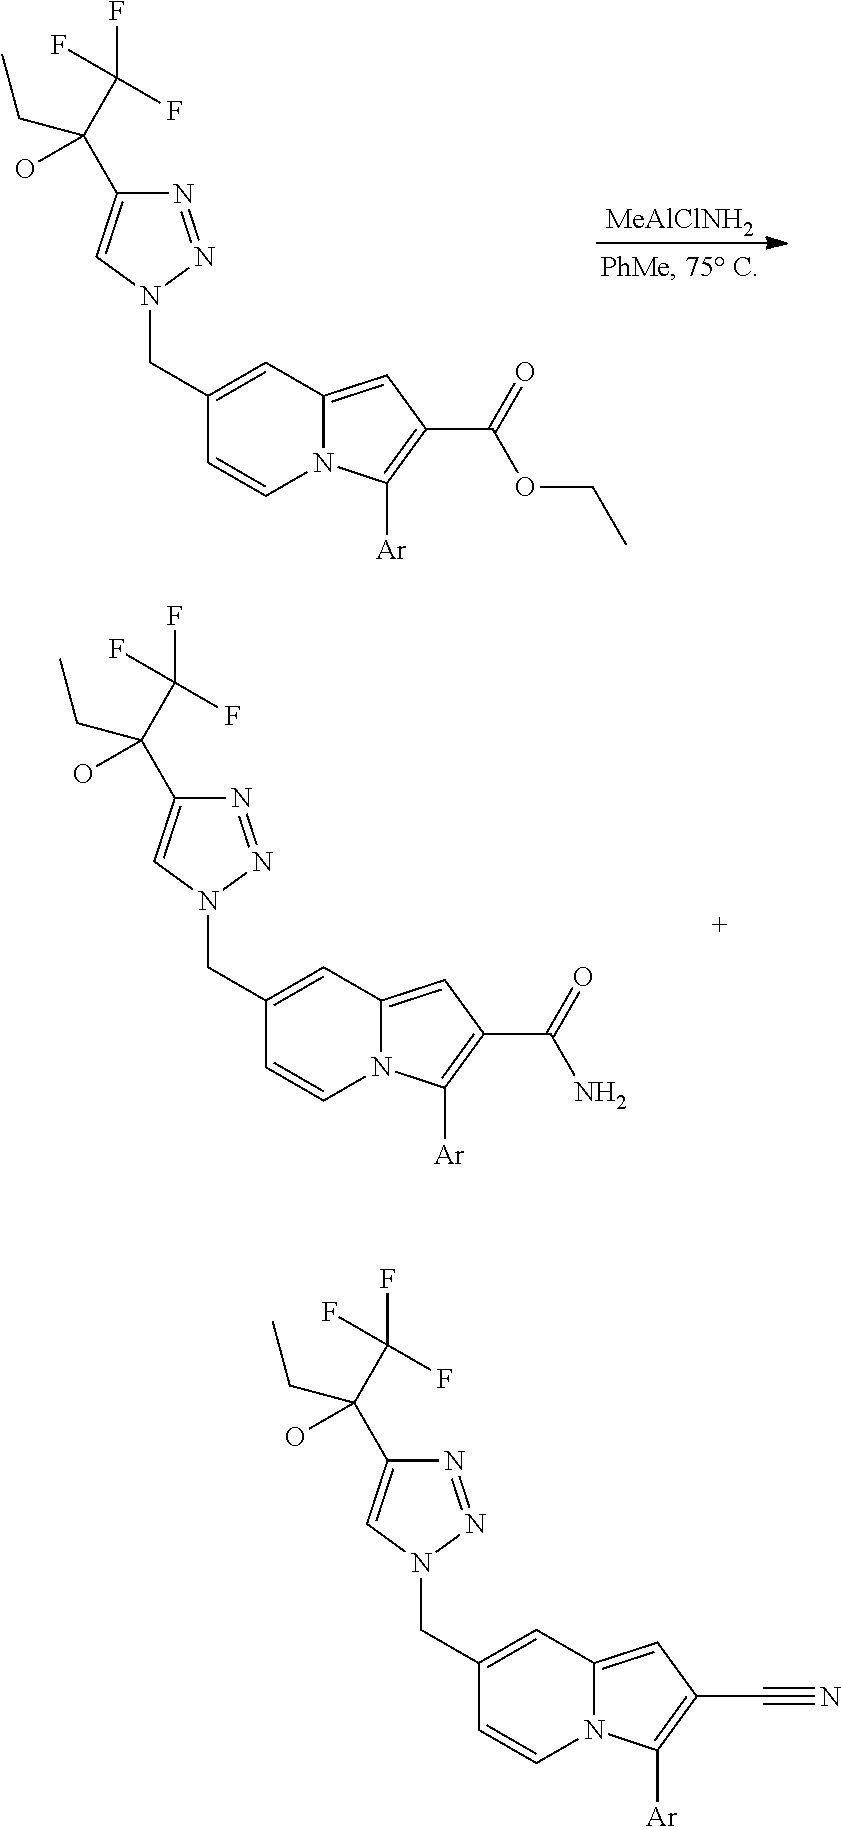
[MeAlClNH2].N1(CC2=CC3=CC(C(=O)OCC)=C([Ar])N3C=C2)N=NC(C(C(F)(F)F)(O)CC)=C1.N1(CC2=CC3=CC(C(=O)N)=C([Ar])N3C=C2)N=NC(C(C(F)(F)F)(O)CC)=C1.N1(CC2=CC3=CC(C#N)=C([Ar])N3C=C2)N=NC(C(C(F)(F)F)(O)CC)=C1
